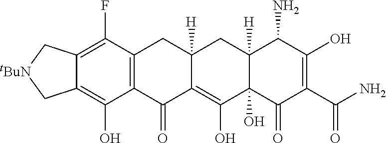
C12=C(C(F)=C3C(=C1O)C[tBuN]C3)CC1([H])C(=C(O)C3(O)C([H])(C1)C(N)C(O)=C(C(N)=O)C3=O)C2=O
